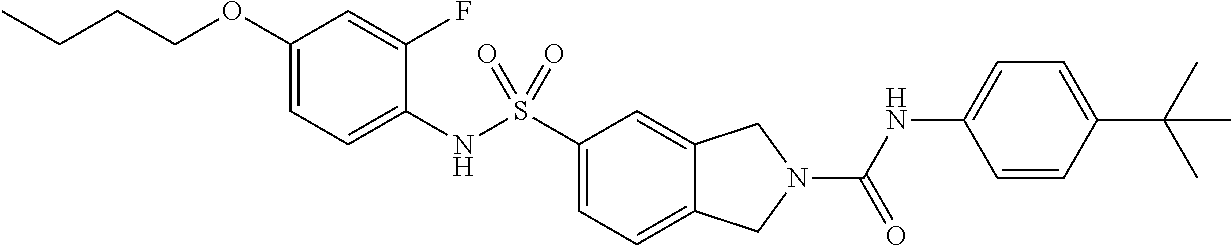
C1(OCCCC)=CC=C(NS(C2=CC=C3C(=C2)CN(C(NC2=CC=C(C(C)(C)C)C=C2)=O)C3)(=O)=O)C(F)=C1
